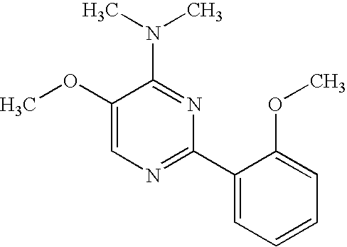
C1(OC)=CN=C(C2=CC=CC=C2OC)N=C1N(C)C
